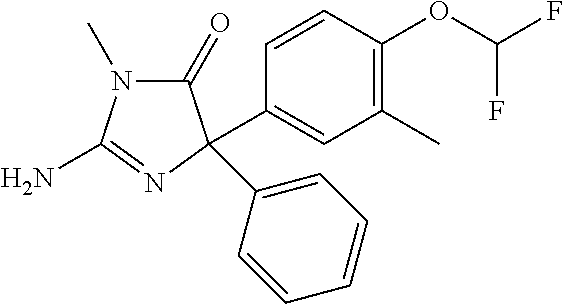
N1(C)C(=O)C(C2=CC(C)=C(OC(F)F)C=C2)(C2=CC=CC=C2)N=C1N
